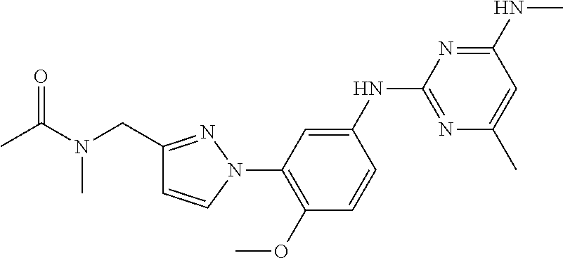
C1=CC(OC)=C(N2C=CC(CN(C(C)=O)C)=N2)C=C1NC1=NC(C)=CC(NC)=N1
